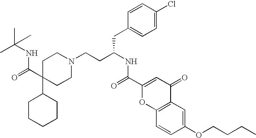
C1C(C(NC(C)(C)C)=O)(C2CCCCC2)CCN(CCC(CC2=CC=C(Cl)C=C2)NC(=O)C2=CC(=O)C3=C(O2)C=CC(OCCCC)=C3)C1
